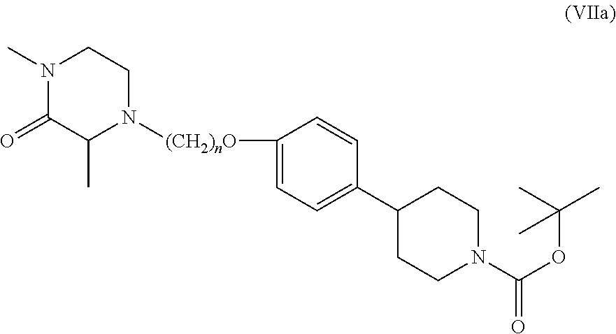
N1(C)C(=O)C(C)N([(CH2)nO]C2=CC=C(C3CCN(C(OC(C)(C)C)=O)CC3)C=C2)CC1
